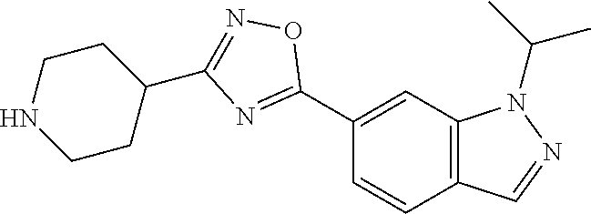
C1(C2=NC(C3CCNCC3)=NO2)=CC2=C(C=C1)C=NN2C(C)C
